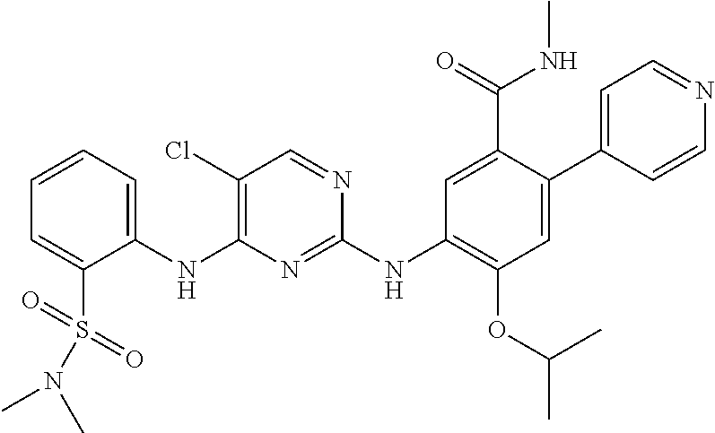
C1(NC2=C(Cl)C=NC(NC3=C(OC(C)C)C=C(C4=CC=NC=C4)C(C(=O)NC)=C3)=N2)=CC=CC=C1S(=O)(=O)N(C)C
